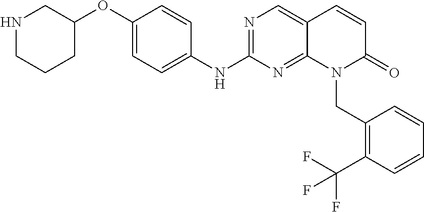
C1(OC2CNCCC2)=CC=C(NC2=NC=C3C(=N2)N(CC2=C(C(F)(F)F)C=CC=C2)C(=O)C=C3)C=C1
